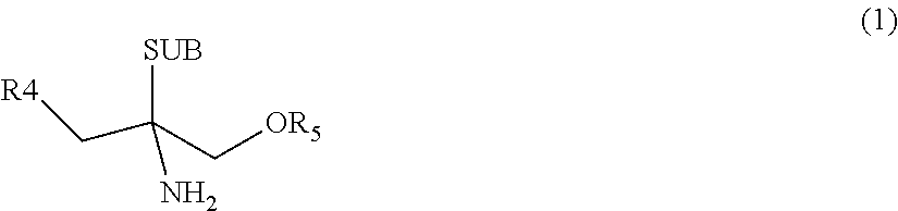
[SUB]C(C[R4])(N)C[OR5]
